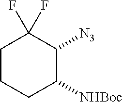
C1CCC([NHBoc])C([N3])C1(F)F
